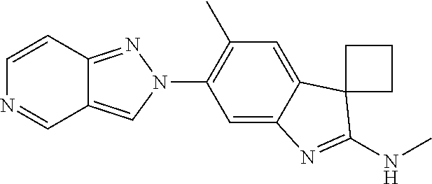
N1(C2=C(C)C=C3C(=C2)N=C(NC)C32CCC2)N=C2C(=C1)C=NC=C2
